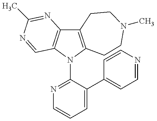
C12=C(N(C3=NC=CC=C3C3=CC=NC=C3)C3=C1N=C(C)N=C3)CCN(C)CC2
